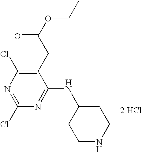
C1(Cl)=NC(Cl)=C(CC(OCC)=O)C(NC2CCNCC2)=N1.[2 HCl]
